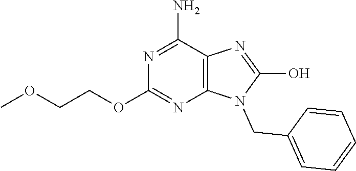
C1(N)=NC(OCCOC)=NC2=C1N=C(O)N2CC1=CC=CC=C1
